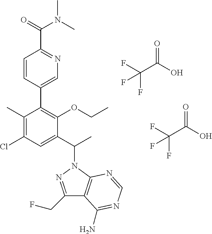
C1(CF)=NN(C(C2=CC(Cl)=C(C)C(C3=CN=C(C(=O)N(C)C)C=C3)=C2OCC)C)C2=C1C(N)=NC=N2.FC(C(O)=O)(F)F.FC(C(O)=O)(F)F
